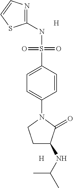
C1(NS(C2=CC=C(N3CCC(NC(C)C)C3=O)C=C2)(=O)=O)=NC=CS1.[H].[H]
